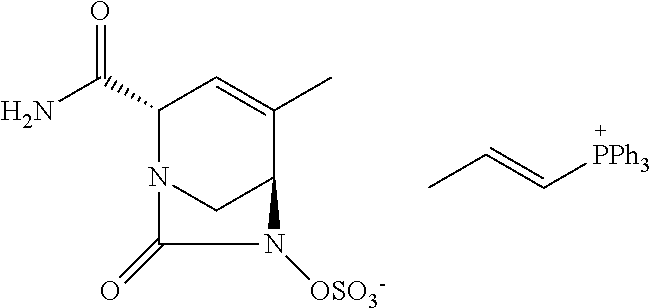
NC(C1N2CC(C(C)=C1)N([OSO3-])C2=O)=O.CC=C[PPh3]
